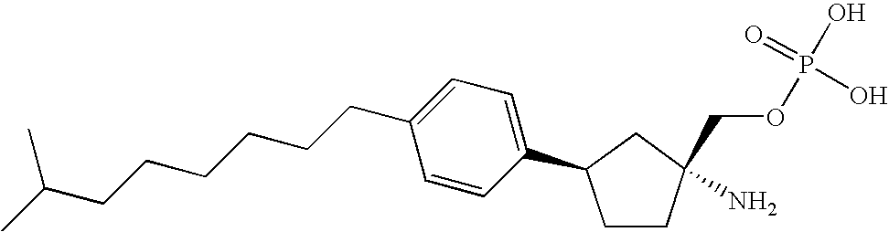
C1=CC(C2CCC(N)(COP(O)(=O)O)C2)=CC=C1CCCCCCC(C)C
